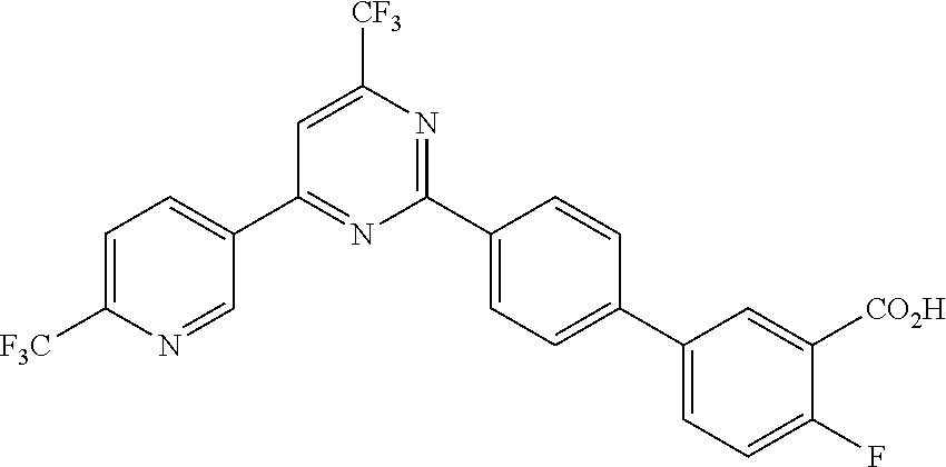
C1(C2=CC=C([F3C])N=C2)=NC(C2=CC=C(C3=CC=C(F)C([CO2H])=C3)C=C2)=NC([CF3])=C1
